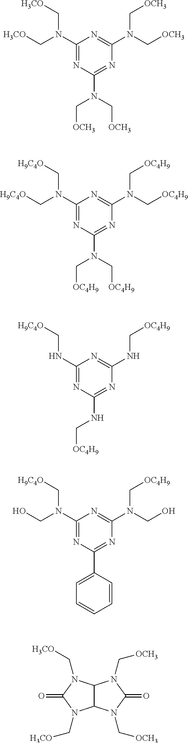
C1(N(C[H3CO])C[H3CO])=NC(N(C[OCH3])C[OCH3])=NC(N(C[OCH3])C[OCH3])=N1.C1(N(C[H9C4O])C[H9C4O])=NC(N(C[OC4H9])C[OC4H9])=NC(N(C[OC4H9])C[OC4H9])=N1.C1(NC[H9C4O])=NC(NC[OC4H9])=NC(NC[OC4H9])=N1.C1(N(CO)C[H9C4O])=NC(C2=CC=CC=C2)=NC(N(CO)C[OC4H9])=N1.C12C(N(C[H3CO])C(=O)N1C[H3CO])N(C[OCH3])C(=O)N2C[OCH3]
